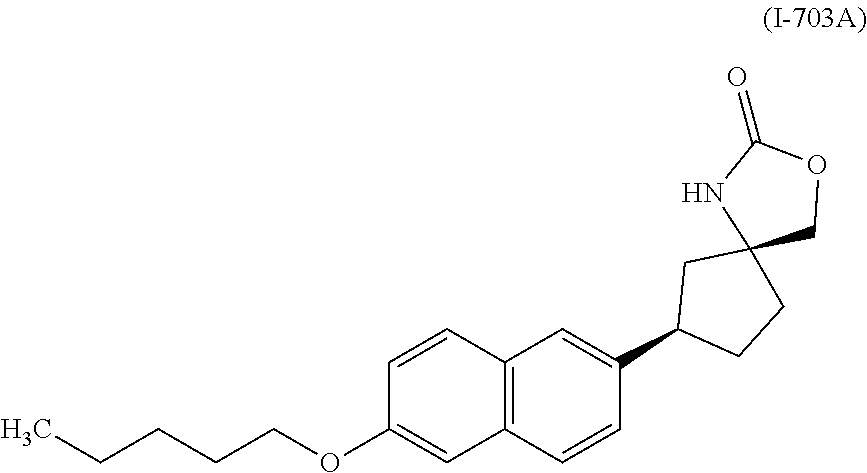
C12=C(C=CC(C3CCC4(C3)COC(=O)N4)=C1)C=C(OCCCCC)C=C2
